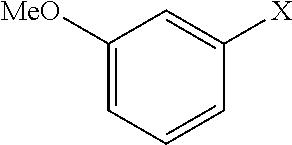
C1([MeO])=CC=CC([X])=C1
